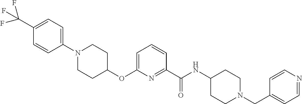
C1(C(F)(F)F)=CC=C(N2CCC(OC3=CC=CC(C(NC4CCN(CC5=CC=NC=C5)CC4)=O)=N3)CC2)C=C1
